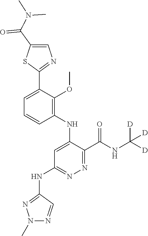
C1=C(C2=NC=C(C(N(C)C)=O)S2)C(OC)=C(NC2=CC(NC3=NN(C)N=C3)=NN=C2C(NC([D])([D])[D])=O)C=C1
